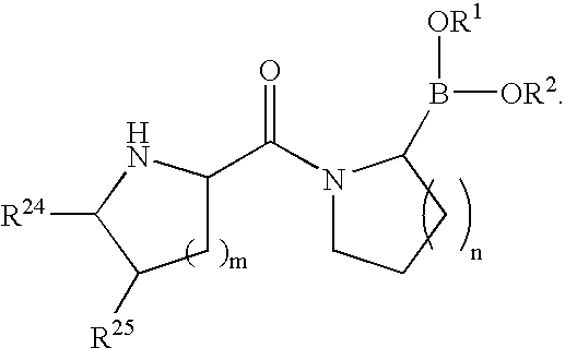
N1(C(C2CC([R25])C([R24])N2)=O)CCCC1B([OR1])[OR2]
